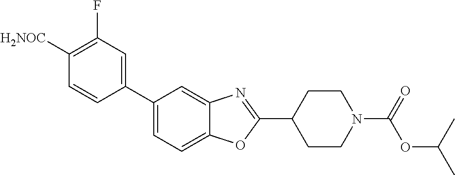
C1([H2NOC])=C(F)C=C(C2=CC=C3C(=C2)N=C(C2CCN(C(=O)OC(C)C)CC2)O3)C=C1
